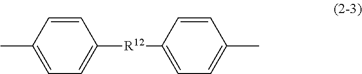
C1(C)=CC=C([R12]C2=CC=C(C)C=C2)C=C1
